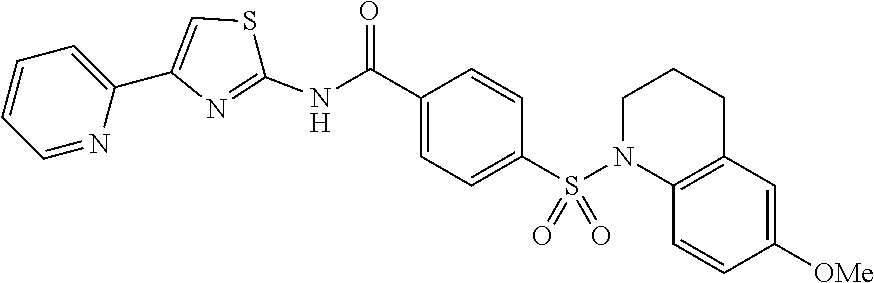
O=C(C1=CC=C(S(=O)(=O)N2C3=C(C=C([OMe])C=C3)CCC2)C=C1)NC1=NC(C2=CC=CC=N2)=CS1
